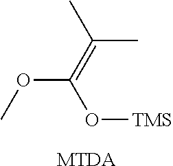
O([TMS])C(=C(C)C)OC.[MTDA]
